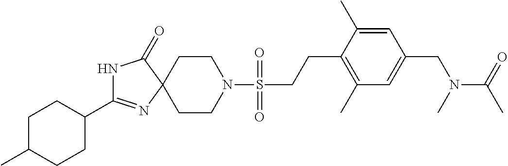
N1C(C2CCC(C)CC2)=NC2(C1=O)CCN(S(CCC1=C(C)C=C(CN(C(=O)C)C)C=C1C)(=O)=O)CC2
